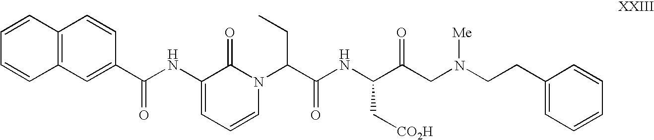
C1(C(NC2=CC=CN(C(C(NC(C(CN(CCC3=CC=CC=C3)[Me])=O)C[CO2H])=O)CC)C2=O)=O)=CC2=C(C=C1)C=CC=C2
